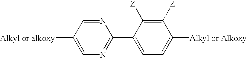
[Alkyl or alkoxy]C1=CN=C(C2=CC=C([Alkyl or Alkoxy])C([Z])=C2[Z])N=C1
